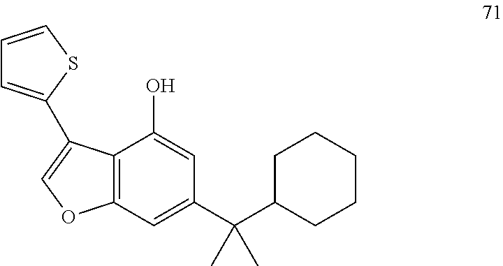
C12=C(C=C(C(C3CCCCC3)(C)C)C=C1O)OC=C2C1=CC=CS1
